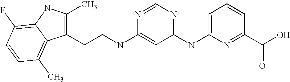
C1(NC2=NC=NC(NCCC3=C(C)NC4=C(F)C=CC(C)=C34)=C2)=CC=CC(C(=O)O)=N1
